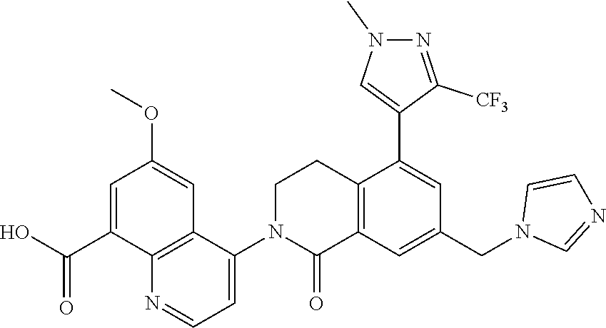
C12=C(C=C(CN3C=NC=C3)C=C1C1=CN(C)N=C1[CF3])C(=O)N(C1=CC=NC3=C1C=C(OC)C=C3C(O)=O)CC2
